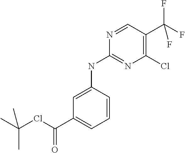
N1=CC(C(F)(F)F)=C(Cl)N=C1NC1=CC(C(ClC(C)(C)C)=O)=CC=C1
